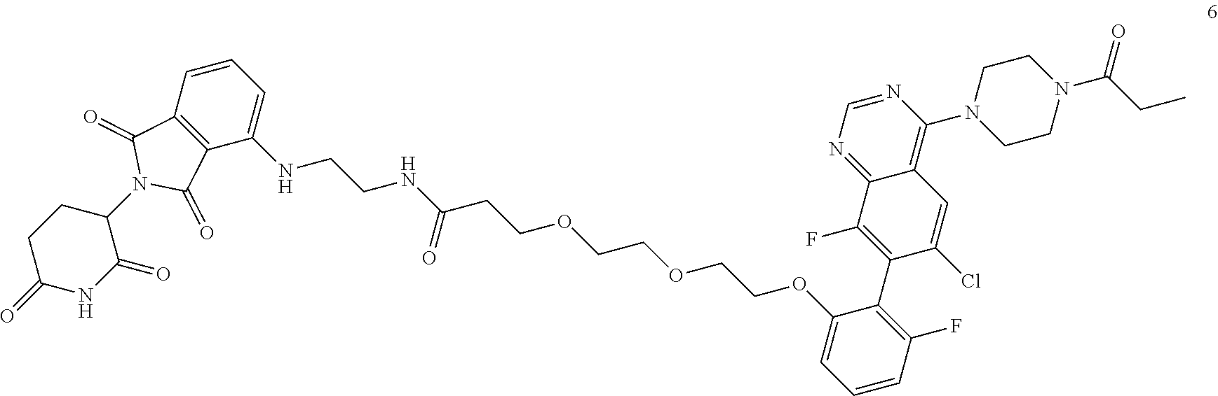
N1(C(CC)=O)CCN(C2=C3C(=NC=N2)C(F)=C(C2=C(F)C=CC=C2OCCOCCOCCC(NCCNC2=CC=CC4=C2C(=O)N(C2CCC(=O)NC2=O)C4=O)=O)C(Cl)=C3)CC1
